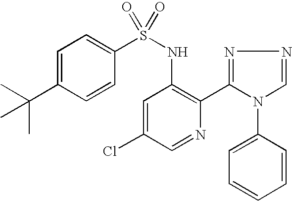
C1=C(C(C)(C)C)C=CC(S(NC2=C(C3=NN=CN3C3=CC=CC=C3)N=CC(Cl)=C2)(=O)=O)=C1
